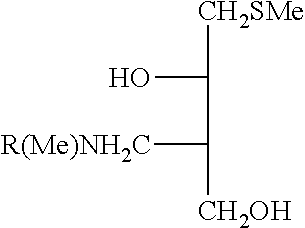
[CH2SMe]C(O)C([R(Me)NH2C])[CH2OH]
